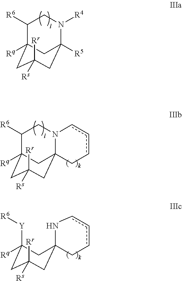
C1([R6])C2([Rq])CC([Rs])([Rr])CC([R5])(N([R4])C1)C2.C1([R6])C2([Rq])CC([Rs])([Rr])CC3(N(C1)cccC3)C2.[Y](C1([Rq])CC([Rs])([Rr])CC2(NcccC2)C1)[R6]
